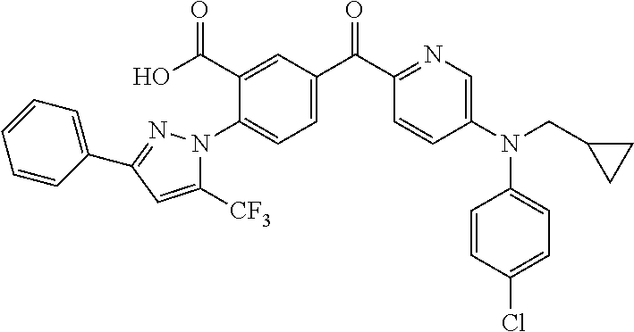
C1(N2N=C(C3=CC=CC=C3)C=C2[CF3])=CC=C(C(C2=NC=C(N(C3=CC=C(Cl)C=C3)CC3CC3)C=C2)=O)C=C1C(O)=O
